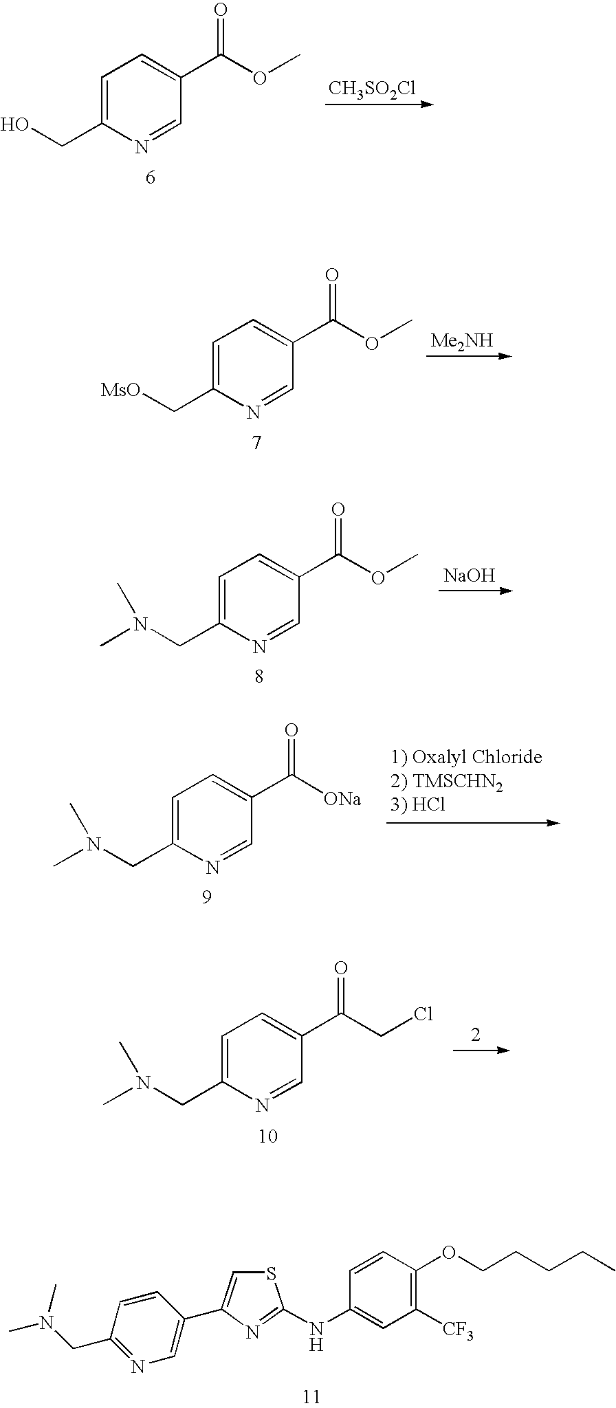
[CH3SO2Cl].C1=C(CO)N=CC(C(OC)=O)=C1.[Me2NH].C1=C(C[MsO])N=CC(C(OC)=O)=C1.[NaOH].C1=C(CN(C)C)N=CC(C(OC)=O)=C1.C1=C(CN(C)C)N=CC(C([ONa])=O)=C1.C1=C(CN(C)C)N=CC(C(CCl)=O)=C1.S1C=C(C2=CN=C(CN(C)C)C=C2)N=C1NC1=CC([CF3])=C(OCCCCC)C=C1
